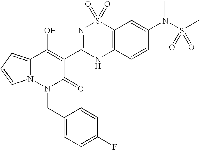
C12=CC=CN1N(CC1=CC=C(F)C=C1)C(=O)C(C1=NS(=O)(=O)C3=C(N1)C=CC(N(S(=O)(C)=O)C)=C3)=C2O
